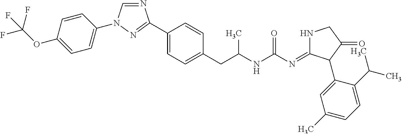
C1=CC(OC(F)(F)F)=CC=C1N1C=NC(C2=CC=C(CC(NC(N=C3NCC(=O)C3C3=CC(C)=CC=C3C(C)C)=O)C)C=C2)=N1
